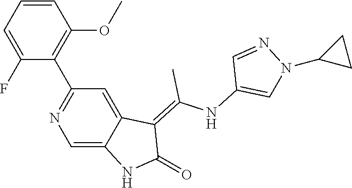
C1=CC=C(F)C(C2=NC=C3C(=C2)C(=C(NC2=CN(C4CC4)N=C2)C)C(=O)N3)=C1OC
